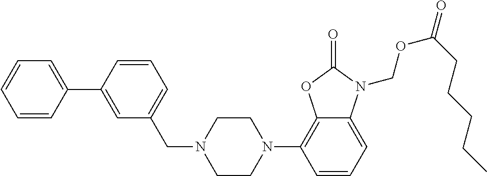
C1=CC=CC(C2=CC(CN3CCN(C4=C5C(=CC=C4)N(COC(=O)CCCCC)C(=O)O5)CC3)=CC=C2)=C1
